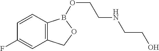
C12=C(C=CC(F)=C1)B(OCCNCCO)OC2
